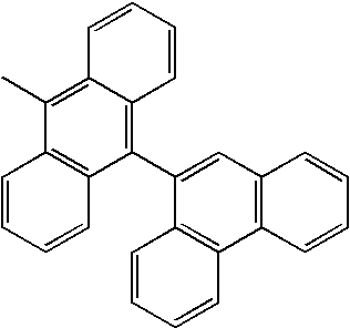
C1(C2=CC3=C(C4=C2C=CC=C4)C=CC=C3)=C2C(=C(C)C3=C1C=CC=C3)C=CC=C2
